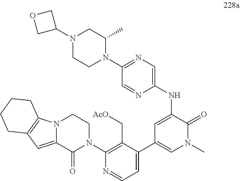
N(C1=CC(C2=CC=NC(N3CCN4C(=CC5=C4CCCC5)C3=O)=C2C[AcO])=CN(C)C1=O)C1=CN=C(N2C(C)CN(C3COC3)CC2)C=N1
